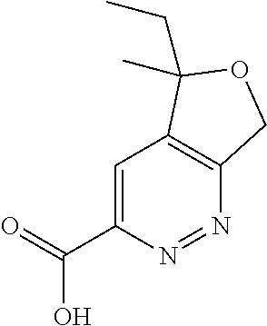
C1=C(C(=O)O)N=NC2=C1C(CC)(C)OC2
